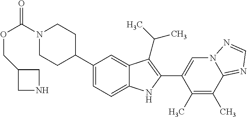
O(C(=O)N1CCC(C2=CC=C3C(=C2)C(C(C)C)=C(C2=CN4C(=NC=N4)C(C)=C2C)N3)CC1)CC1CNC1
